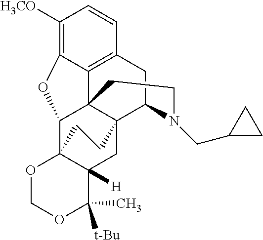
C1([H3CO])=C2C3=C(C=C1)CC1C45C3(C(C3(C([H])(C4)C(C)([t-Bu])OCO3)CC5)O2)CCN1CC1CC1
